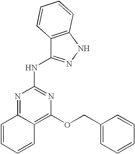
C12=NC(NC3=NNC4=C3C=CC=C4)=NC(OCC3=CC=CC=C3)=C1C=CC=C2
